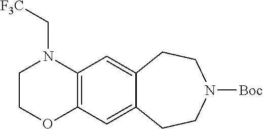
C1COC2=C(N1C[F3C])C=C1C(=C2)CCN([Boc])CC1
